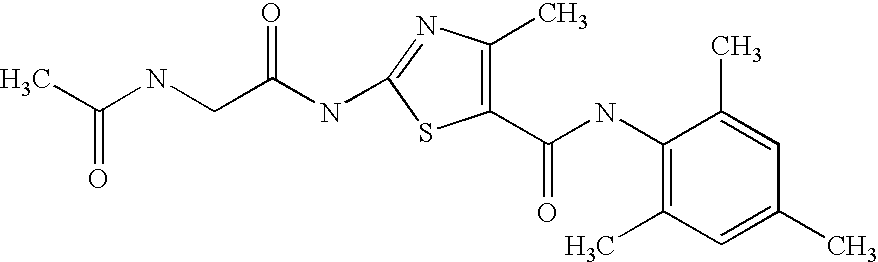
CC(NCC(NC1=NC(C)=C(C(=O)NC2=C(C)C=C(C)C=C2C)S1)=O)=O
